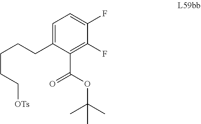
C1(CCCCC[OTs])=CC=C(F)C(F)=C1C(OC(C)(C)C)=O
